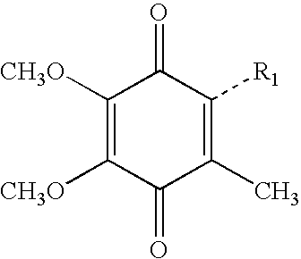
C1([CH3O])=C([CH3O])C(=O)C(C)=C([R1])C1=O
